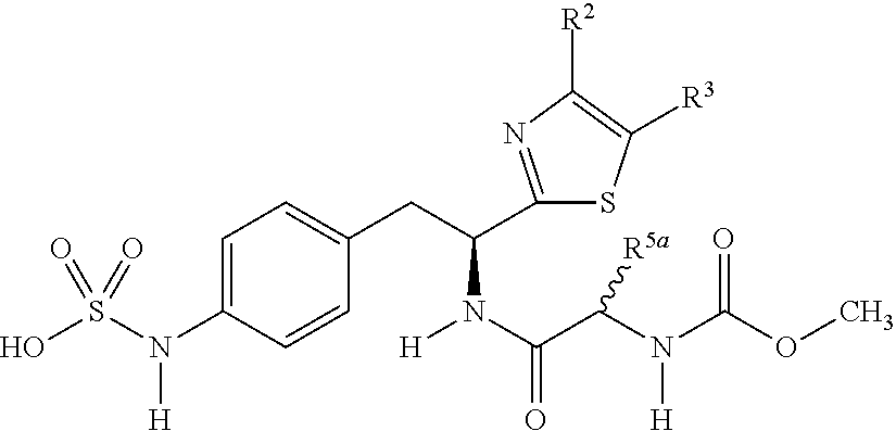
C1=C(N(S(O)(=O)=O)[H])C=CC(CC(C2=NC([R2])=C([R3])S2)N(C(C(N([H])C(OC)=O)[R5a])=O)[H])=C1
